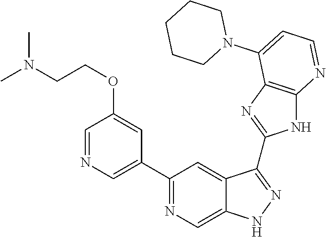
C1(C2=NC=C3C(=C2)C(C2=NC4=C(N2)N=CC=C4N2CCCCC2)=NN3)=CN=CC(OCCN(C)C)=C1
